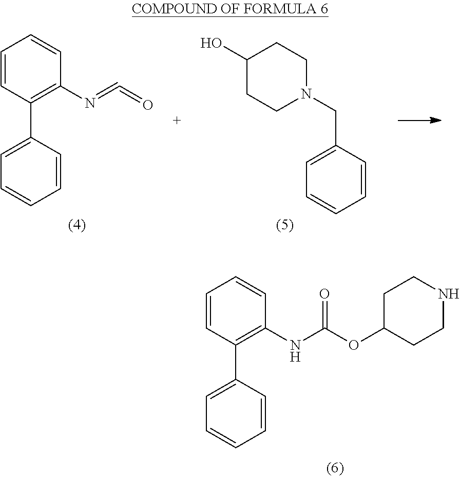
C1=CC(C2=CC=CC=C2)=C(N=C=O)C=C1.C1(CN2CCC(O)CC2)=CC=CC=C1.C1=CC(C2=CC=CC=C2)=C(NC(OC2CCNCC2)=O)C=C1
